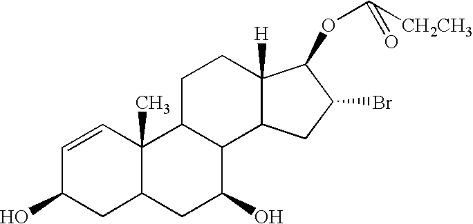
C1=CC2(C)C(CC1O)CC(O)C1C2CCC2([H])C1CC(Br)C2OC([CH2CH3])=O
